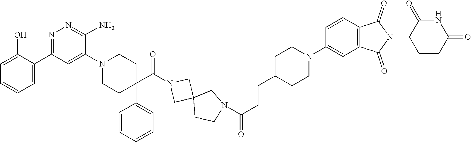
C1=C(O)C(C2=NN=C(N)C(N3CCC(C4=CC=CC=C4)(C(N4CC5(CN(C(=O)CCC6CCN(C7=CC8=C(C=C7)C(=O)N(C7CCC(=O)NC7=O)C8=O)CC6)CC5)C4)=O)CC3)=C2)=CC=C1
